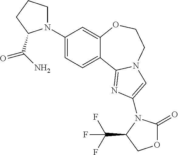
C1(N2CCCC2C(N)=O)=CC=C2C(=C1)OCCN1C2=NC(N2C(=O)OCC2C(F)(F)F)=C1
